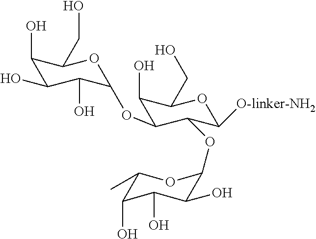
C1(O)C(O)C(O)C(OC2C(O)C(CO)OC([O-linker-NH2])C2OC2C(O)C(O)C(O)C(C)O2)OC1CO
